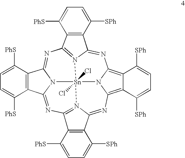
N1=C2N3=C(N=C4N5C(=NC6=N7C(=NC8=C9C(=C1N8[Sn]753(Cl)Cl)C([SPh])=CC=C9[SPh])C1=C6C([PhS])=CC=C1[SPh])C1=C4C([PhS])=CC=C1[PhS])C1=C2C([SPh])=CC=C1[PhS]
